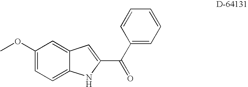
C1(OC)=CC=C2C(=C1)C=C(C(=O)C1=CC=CC=C1)N2
